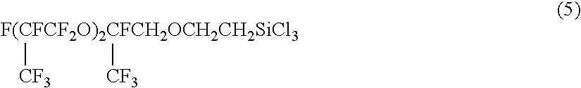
[F(CFCF2O)2CFCH2OCH2CH2SiCl3]([CF3])[CF3]
